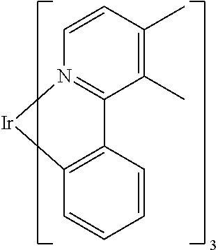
C12=N(C=CC(C)=C1C)[Ir]C1=C2C=CC=C1
